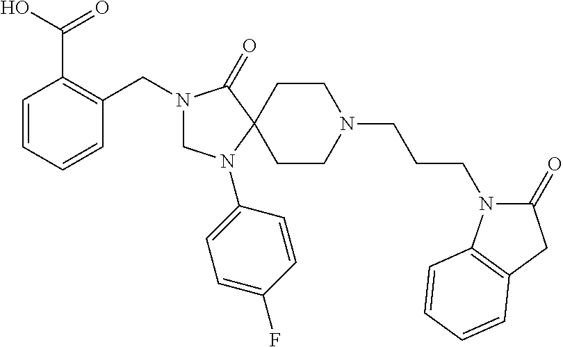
C1=CC=CC(CN2CN(C3=CC=C(F)C=C3)C3(C2=O)CCN(CCCN2C(=O)CC4=C2C=CC=C4)CC3)=C1C(=O)O
